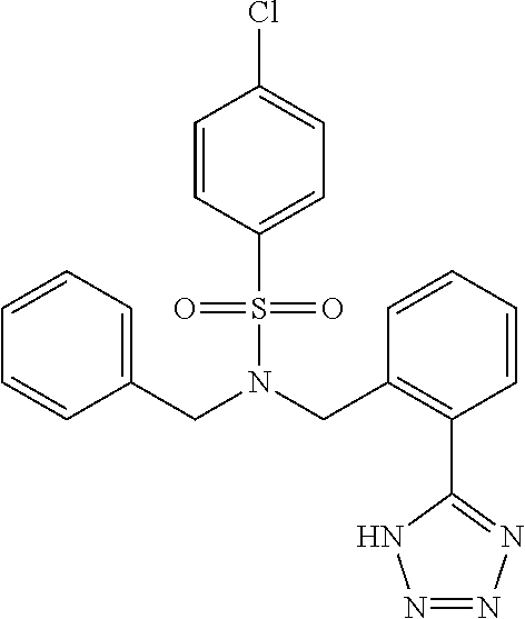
C(N(CC1=C(C2=NN=NN2)C=CC=C1)S(=O)(=O)C1=CC=C(Cl)C=C1)C1=CC=CC=C1
